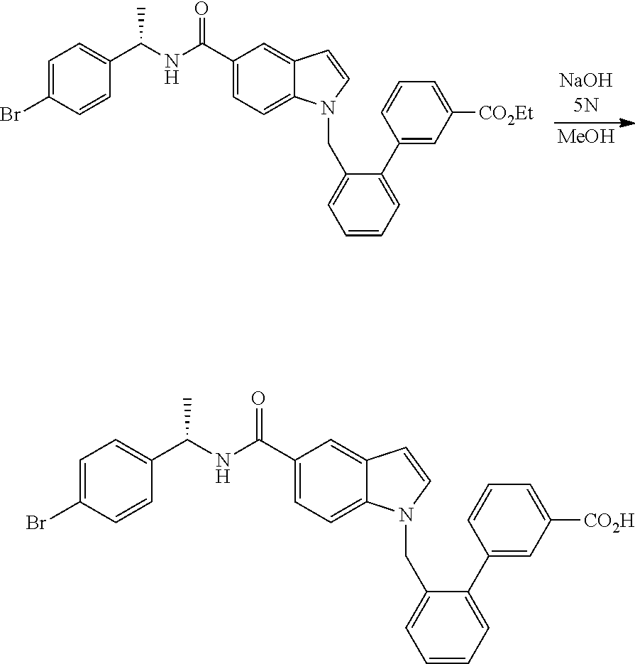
[MeOH].C1(C(=O)NC(C2=CC=C(Br)C=C2)C)=CC=C2C(=C1)C=CN2CC1=CC=CC=C1C1=CC([CO2Et])=CC=C1.C1(C(=O)NC(C2=CC=C(Br)C=C2)C)=CC=C2C(=C1)C=CN2CC1=CC=CC=C1C1=CC([CO2H])=CC=C1
